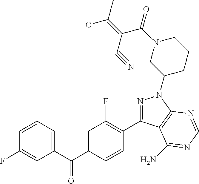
C1(C(C2=CC(F)=C(C3=NN(C4CCCN(C(=O)C(=C(O)C)C#N)C4)C4=C3C(N)=NC=N4)C=C2)=O)=CC=CC(F)=C1
